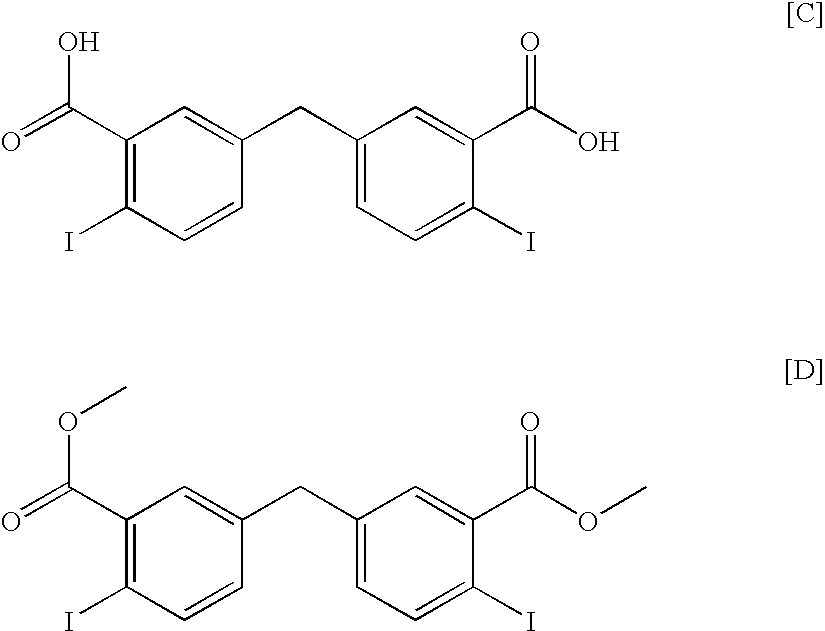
C1(C(=O)O)=C(I)C=CC(CC2=CC=C(I)C(C(O)=O)=C2)=C1.C1(C(=O)OC)=C(I)C=CC(CC2=CC=C(I)C(C(OC)=O)=C2)=C1
